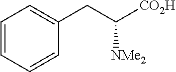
C1=CC=CC(CC([CO2H])[NMe2])=C1
